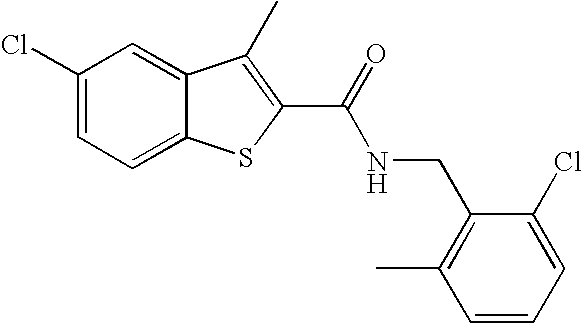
C1(C(=O)NCC2=C(C)C=CC=C2Cl)=C(C)C2=CC(Cl)=CC=C2S1
